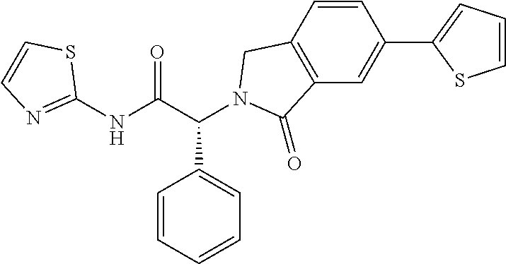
C1(NC(C(C2=CC=CC=C2)N2CC3=C(C=C(C4=CC=CS4)C=C3)C2=O)=O)=NC=CS1
